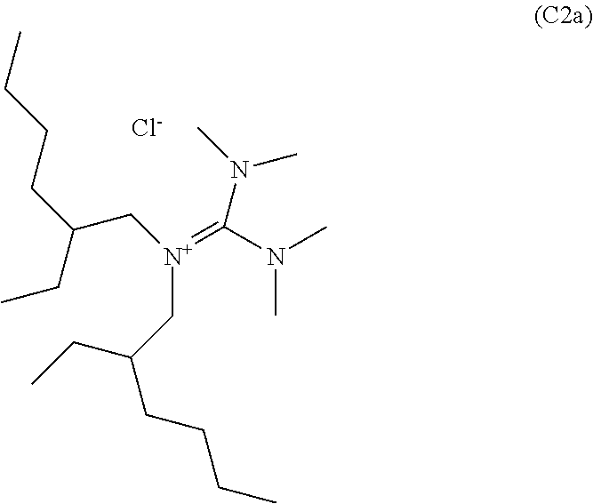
CCCCC(CC)C[N+](CC(CCCC)CC)=C(N(C)C)N(C)C.[Cl-]
